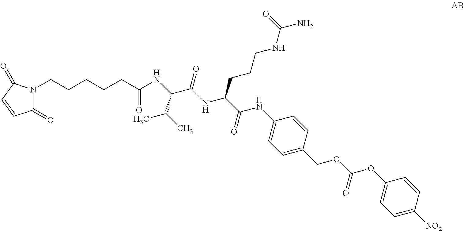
C1(=O)N(CCCCCC(=O)NC(C(C)C)C(NC(C(NC2=CC=C(COC(OC3=CC=C([NO2])C=C3)=O)C=C2)=O)CCCNC(N)=O)=O)C(=O)C=C1
